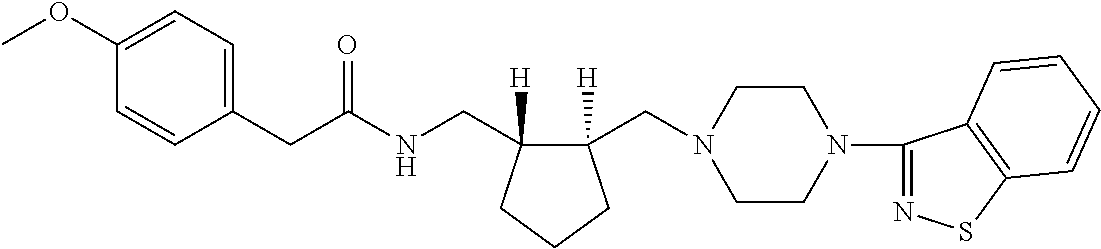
C(C1=CC=C(OC)C=C1)C(NCC1([H])C(CN2CCN(C3=NSC4=C3C=CC=C4)CC2)([H])CCC1)=O
